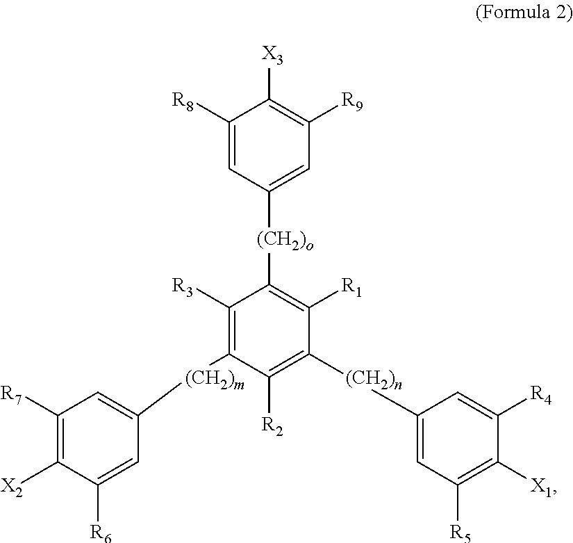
[(CH2)o](C1=CC([R9])=C([X3])C([R8])=C1)C1=C([R1])C([(CH2)n]C2=CC([R5])=C([X1])C([R4])=C2)=C([R2])C([(CH2)m]C2=CC([R7])=C([X2])C([R6])=C2)=C1[R3]
